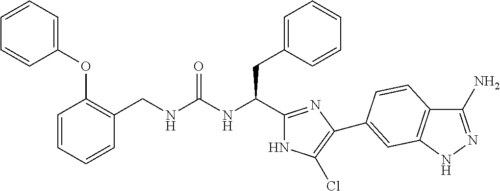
C1(CNC(NC(CC2=CC=CC=C2)C2=NC(C3=CC4=C(C(N)=NN4)C=C3)=C(Cl)N2)=O)=C(OC2=CC=CC=C2)C=CC=C1
